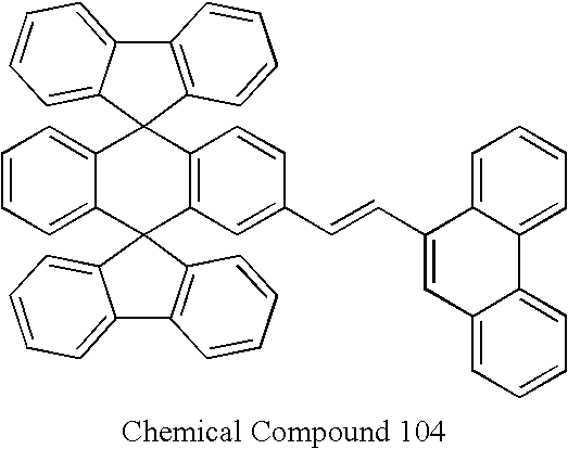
C12=CC=CC=C1C1(C3=C(C=CC(C=CC4=CC5=CC=CC=C5C5=CC=CC=C45)=C3)C23C2=CC=CC=C2C2=C3C=CC=C2)C2=C(C3=CC=CC=C31)C=CC=C2
